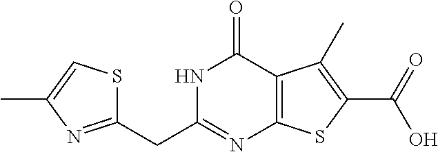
N1C(=O)C2=C(N=C1CC1=NC(C)=CS1)SC(C(O)=O)=C2C
